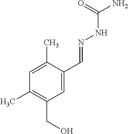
C1=C(C)C(C=NNC(=O)N)=CC(CO)=C1C
